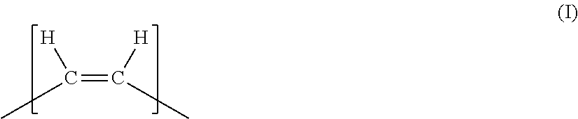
C([H])(C)=C([H])C
